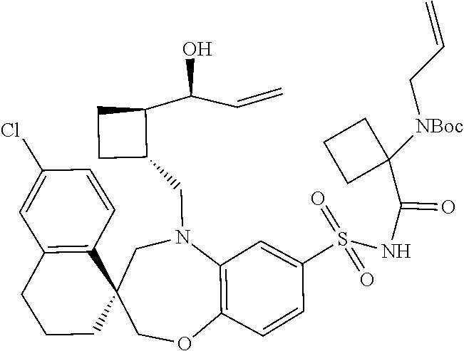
C1CC2(C3=C(C1)C=C(Cl)C=C3)COC1=C(N(CC3C(C(C=C)O)CC3)C2)C=C(S(=O)(=O)NC(C2([NBoc]CC=C)CCC2)=O)C=C1
